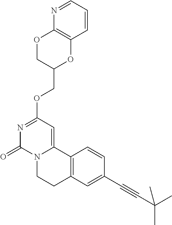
N1=CC=CC2=C1OCC(COC1=NC(=O)N3C(=C1)C1=C(CC3)C=C(C#CC(C)(C)C)C=C1)O2
